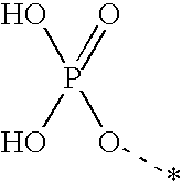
OP(O)(=O)O*
